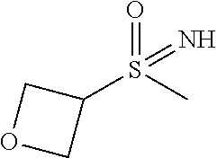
S(C1COC1)(=N)(=O)C
